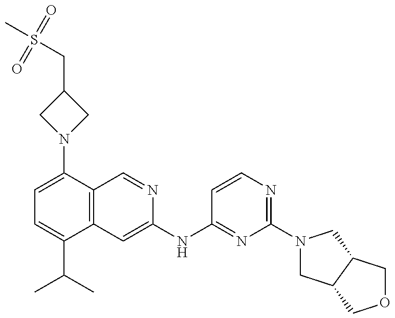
C12=C(C=NC(NC3=NC(N4CC5C(C4)COC5)=NC=C3)=C1)C(N1CC(CS(C)(=O)=O)C1)=CC=C2C(C)C
